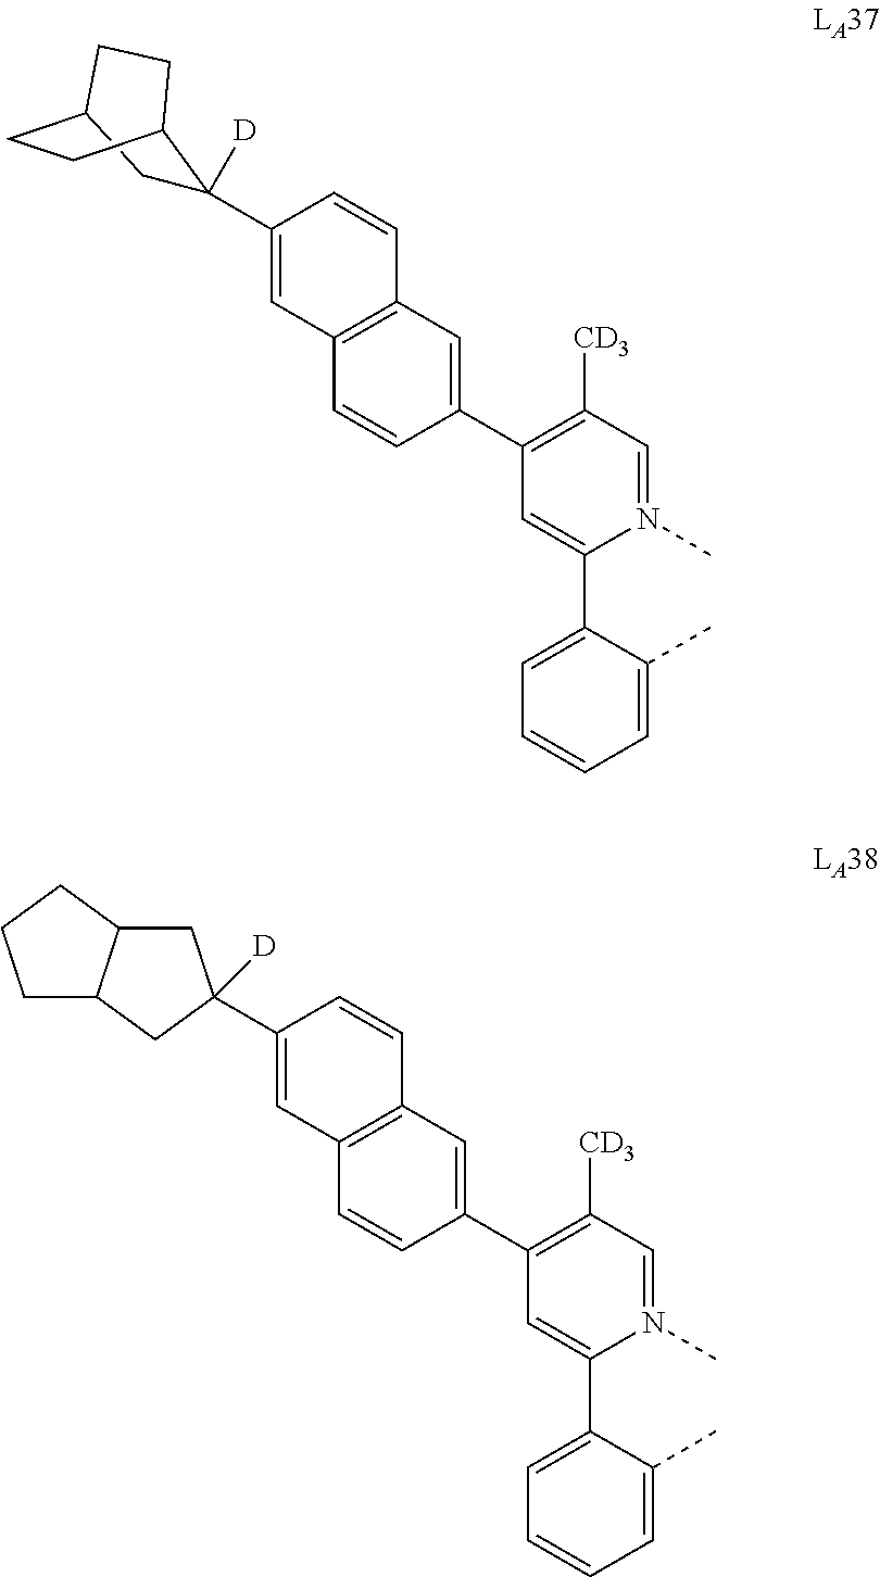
C1(C2([D])CC3CCC2CC3)=CC2=C(C=C1)C=C(C1=C([CD3])C=N(C)C(C3=CC=CC=C3C)=C1)C=C2.C1(C2([D])CC3C(C2)CCC3)=CC2=C(C=C1)C=C(C1=C([CD3])C=N(C)C(C3=CC=CC=C3C)=C1)C=C2
